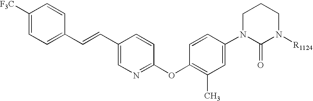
C1=C([F3C])C=CC(C=CC2=CN=C(OC3=C(C)C=C(N4C(=O)N([R1124])CCC4)C=C3)C=C2)=C1
